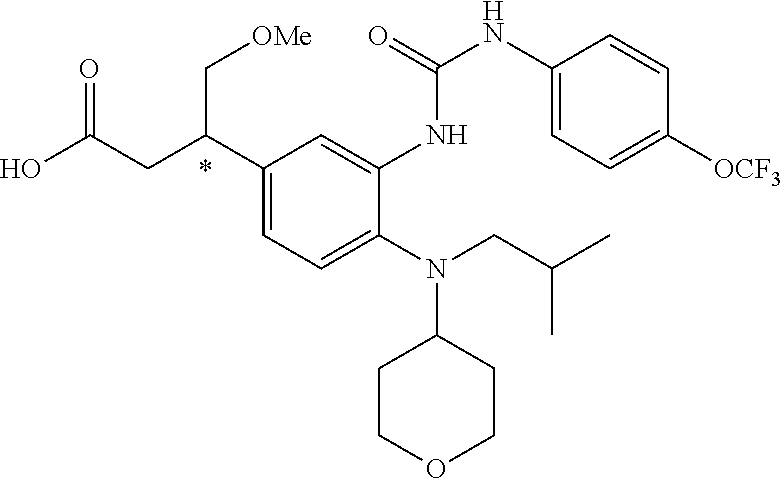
N(C1CCOCC1)(CC(C)C)C1=CC=C(C(CC(O)=O)C[OMe])C=C1NC(=O)NC1=CC=C([OCF3])C=C1
